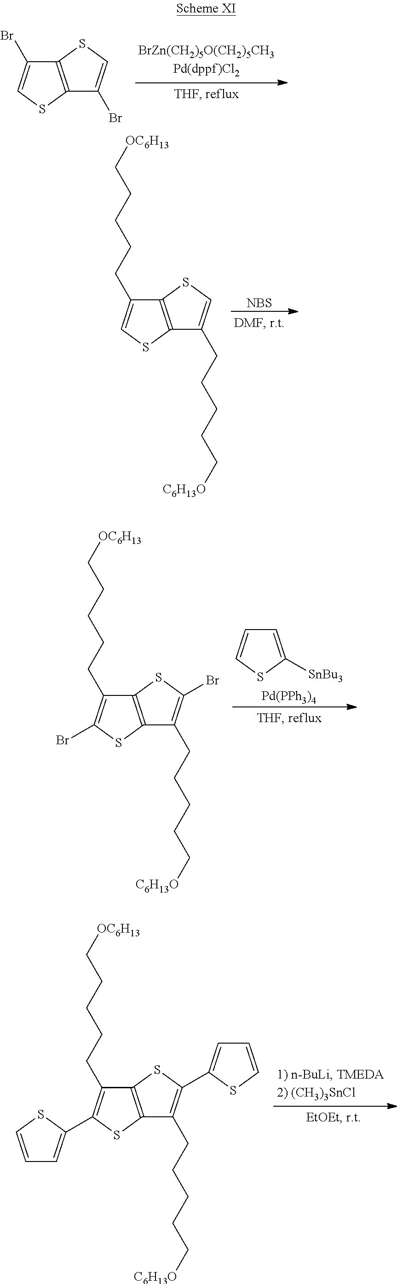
[Pd(PPh3)4].C1=C([SnBu3])SC=C1.C(C1=C(Br)SC2=C1SC(Br)=C2CCCCC[C6H13O])CCCC[OC6H13].C(C1=C(C2=CC=CS2)SC2=C1SC(C1=CC=CS1)=C2CCCCC[C6H13O])CCCC[OC6H13].BrC1=CSC2=C1SC=C2Br.[NBS].C(C1=CSC2=C1SC=C2CCCCC[C6H13O])CCCC[OC6H13]
